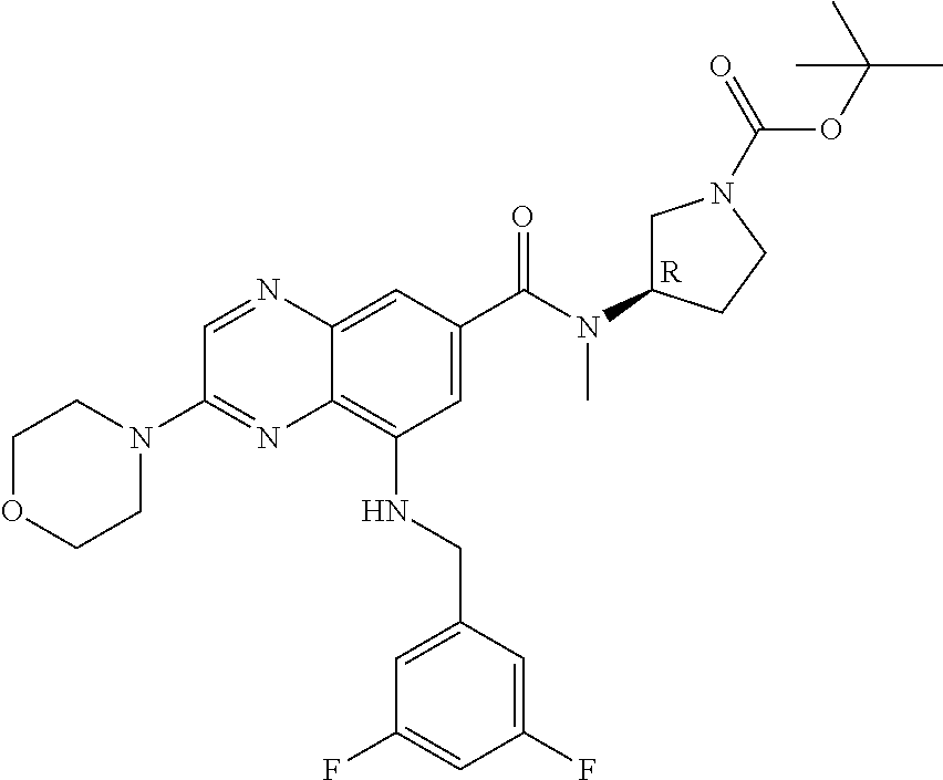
C1OCCN(C2=NC3=C(NCC4=CC(F)=CC(F)=C4)C=C(C(N(C4CN(C(OC(C)(C)C)=O)CC4)C)=O)C=C3N=C2)C1.[R]
